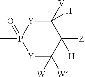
C1([V])([H])[Y]P(C)(=O)[Y]C([W])([W])C1([Z])[H]
